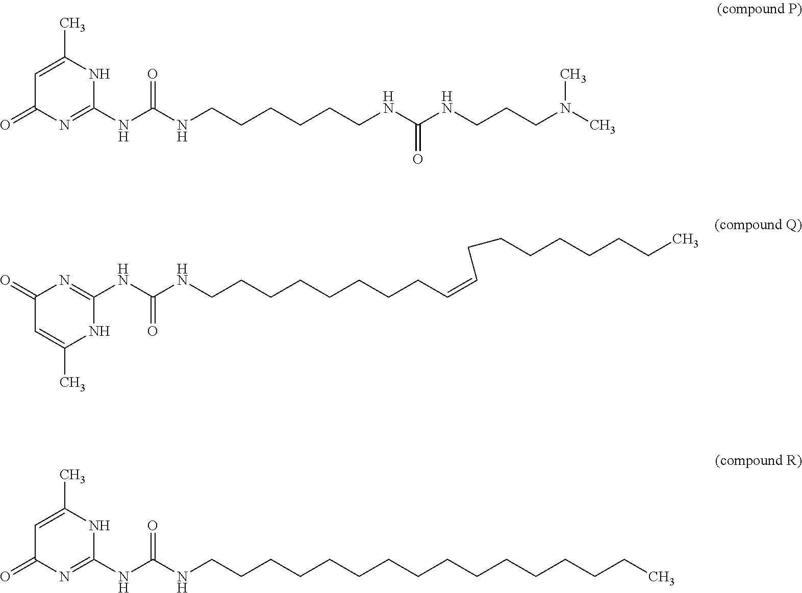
C1(NC(NCCCCCCNC(NCCCN(C)C)=O)=O)=NC(=O)C=C(C)N1.C1(NC(NCCCCCCCCC=CCCCCCCCC)=O)=NC(=O)C=C(C)N1.C1(NC(NCCCCCCCCCCCCCCCC)=O)=NC(=O)C=C(C)N1
